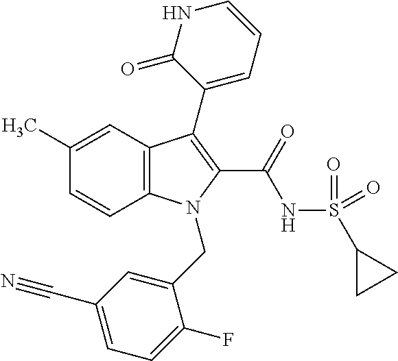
C1(C)=CC2=C(C=C1)N(CC1=CC(C#N)=CC=C1F)C(C(NS(C1CC1)(=O)=O)=O)=C2C1=CC=CNC1=O
